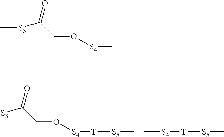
O=C(CO[S4][T][S5]C)[S3].[S4]([T][S5]C)C.O=C(CO[S4]C)[S3]C
